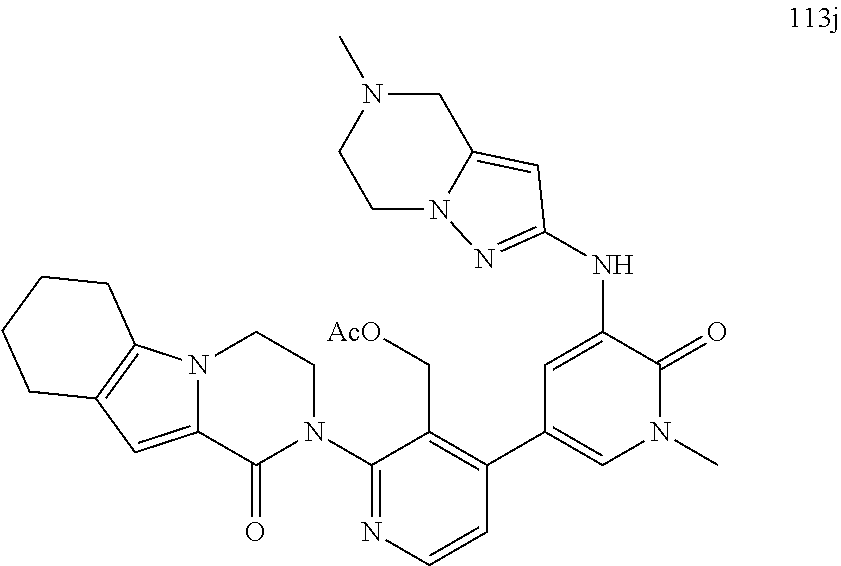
N(C1=CC(C2=C(C[AcO])C(N3CCN4C(=CC5=C4CCCC5)C3=O)=NC=C2)=CN(C)C1=O)C1=NN2CCN(C)CC2=C1
